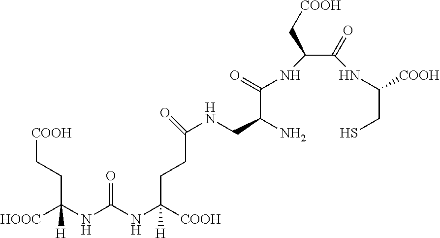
C(=O)(CCC(NC(NC([HOOC])(CC[COOH])[H])=O)([COOH])[H])NCC(C(=O)NC(C(=O)NC(CS)[COOH])C[COOH])N
